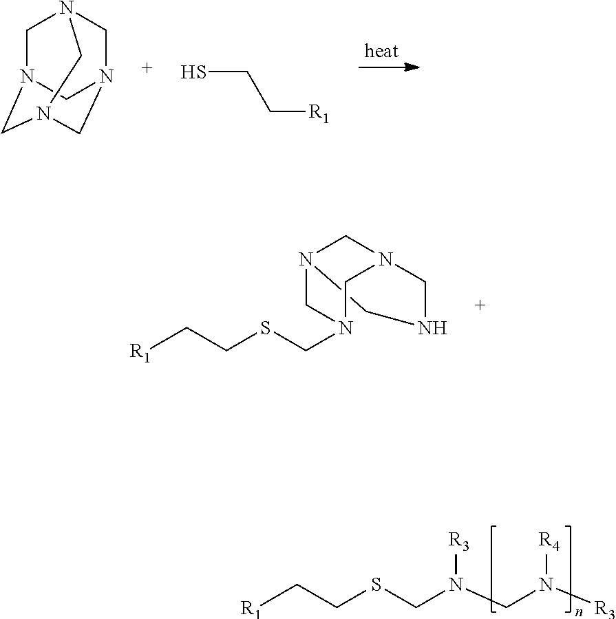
C1N2CN3CN(CN1C3)C2.SCC[R1].[R1]CCSCN1CN2CN(CNC2)C1.[R1]CCSCN(CN([R3])[R4])[R3]
